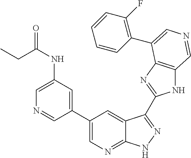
C1(C2=CN=C3C(=C2)C(C2=NC4=C(N2)C=NC=C4C2=C(F)C=CC=C2)=NN3)=CC(NC(=O)CC)=CN=C1
